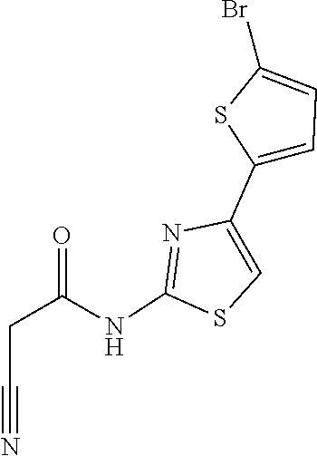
C1(C2=CC=C(Br)S2)=CSC(NC(CC#N)=O)=N1
